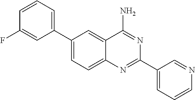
C1(C2=CC=CC(F)=C2)=CC=C2C(=C1)C(N)=NC(C1=CC=CN=C1)=N2
